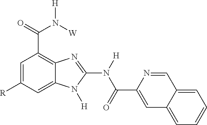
C1=C([R])C=C2C(=C1C(N([H])[W])=O)N=C(N([H])C(=O)C1=CC3=CC=CC=C3C=N1)N2[H]
